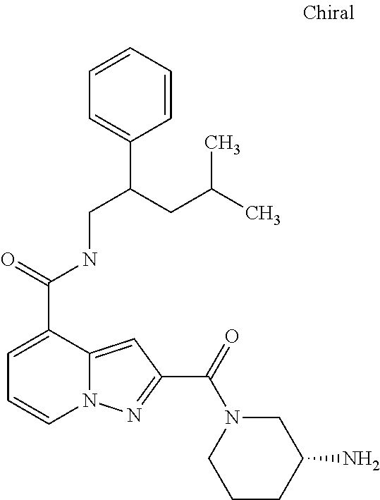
C1=C(C(=O)NCC(C2=CC=CC=C2)CC(C)C)C2=CC(C(=O)N3CCCC(N)C3)=NN2C=C1
